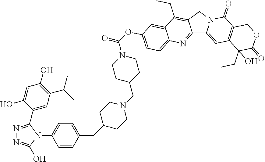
C12=NC3=CC=C(OC(=O)N4CCC(CN5CCC(CC6=CC=C(N7C(C8=CC(C(C)C)=C(O)C=C8O)=NN=C7O)C=C6)CC5)CC4)C=C3C(CC)=C1CN1C2=CC2=C(C1=O)COC(=O)C2(CC)O
